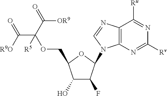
C1(O)C(F)C(N2C3=C(C([Ru])=NC([Rv])=N3)N=C2)OC1COC([R5])(C([R9O])=O)C(=O)[OR9]
